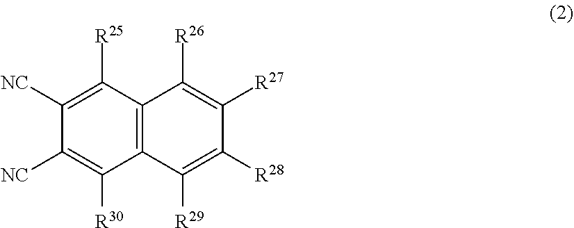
C1([NC])=C([R25])C2=C(C([R30])=C1[NC])C([R29])=C([R28])C([R27])=C2[R26]
